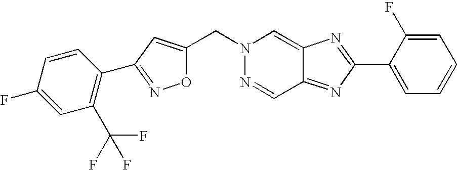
C(N1N=CC2=NC(C3=CC=CC=C3F)=NC2=C1)C1=CC(C2=C(C(F)(F)F)C=C(F)C=C2)=NO1
